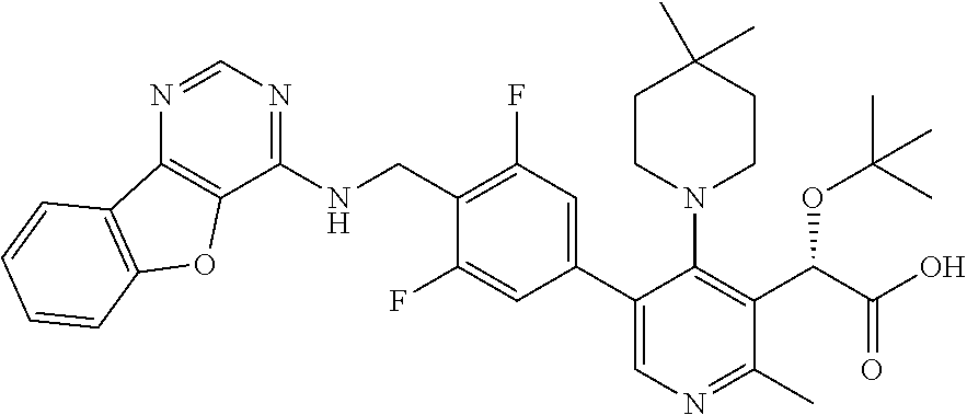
C1(F)=CC(C2=CN=C(C)C(C(C(=O)O)OC(C)(C)C)=C2N2CCC(C)(C)CC2)=CC(F)=C1CNC1=NC=NC2=C1OC1=C2C=CC=C1
